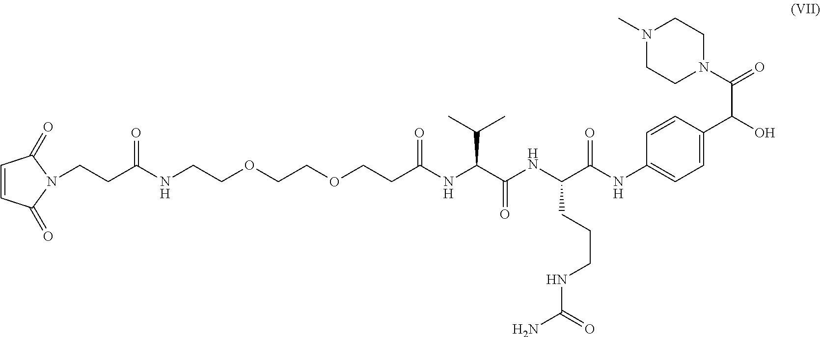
N1(C)CCN(C(C(C2=CC=C(NC(C(NC(C(NC(CCOCCOCCNC(CCN3C(=O)C=CC3=O)=O)=O)C(C)C)=O)CCCNC(N)=O)=O)C=C2)O)=O)CC1
